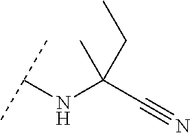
CC(C#N)(NC(C)C)CC
